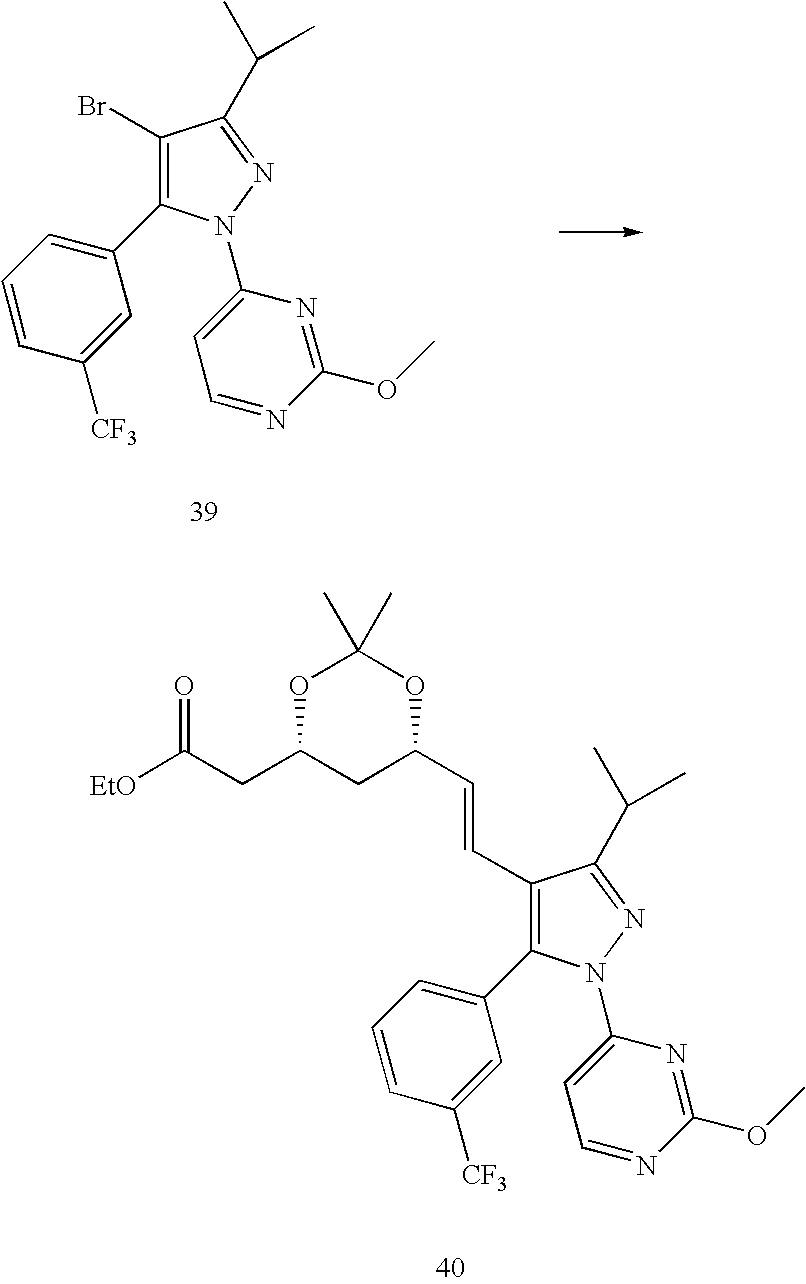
C1(C=CC2CC(CC([EtO])=O)OC(C)(C)O2)=C(C2=CC=CC([CF3])=C2)N(C2=CC=NC(OC)=N2)N=C1C(C)C.C1(Br)=C(C2=CC=CC([CF3])=C2)N(C2=CC=NC(OC)=N2)N=C1C(C)C
